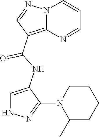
N12C(=C(C(NC3=CNN=C3N3C(C)CCCC3)=O)C=N1)N=CC=C2
